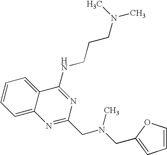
C1=C2C(=CC=C1)C(NCCCN(C)C)=NC(CN(CC1=CC=CO1)C)=N2
